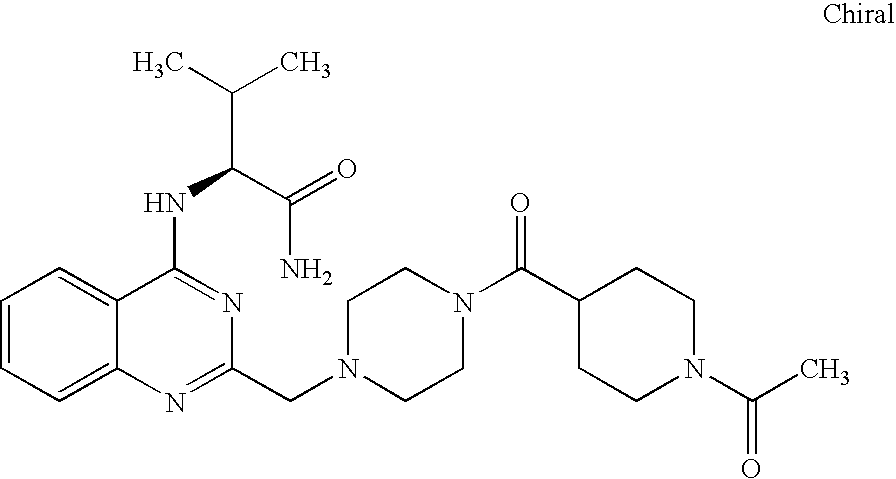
C1=CC=C2C(=C1)C(NC(C(C)C)C(=O)N)=NC(CN1CCN(C(C3CCN(C(C)=O)CC3)=O)CC1)=N2
